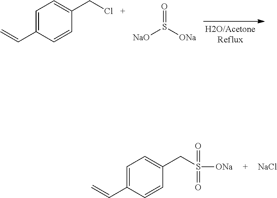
C1=C(C=C)C=CC(CCl)=C1.O=S([ONa])[NaO].C1=C(C=C)C=CC(CS([ONa])(=O)=O)=C1.[NaCl]
